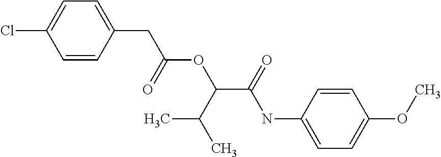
C1=CC(CC(=O)OC(C(=O)NC2=CC=C(OC)C=C2)C(C)C)=CC=C1Cl
